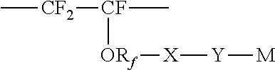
C[CF2][CF](C)[ORf][X][Y][M]
